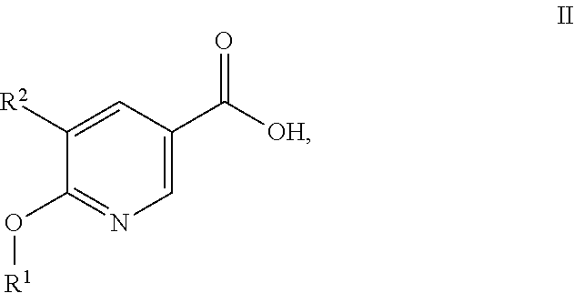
C1=C(C([OH])=O)C=C([R2])C(O[R1])=N1
